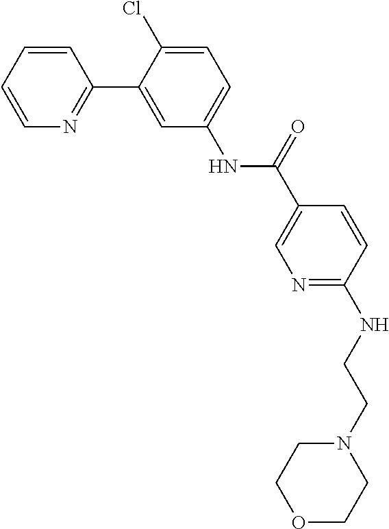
C1=CC(C2=CC(NC(C3=CN=C(NCCN4CCOCC4)C=C3)=O)=CC=C2Cl)=NC=C1
